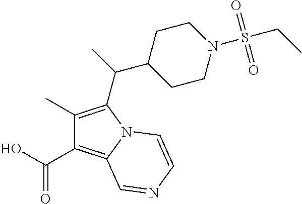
C1(C)=C(C(C2CCN(S(CC)(=O)=O)CC2)C)N2C(=C1C(=O)O)C=NC=C2
